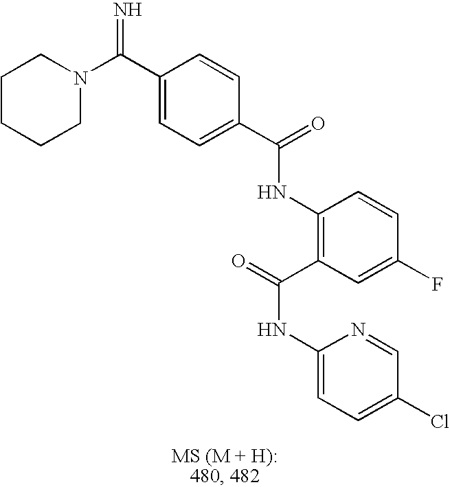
C1(C(N2CCCCC2)=N)=CC=C(C(=O)NC2=C(C(=O)NC3=CC=C(Cl)C=N3)C=C(F)C=C2)C=C1
